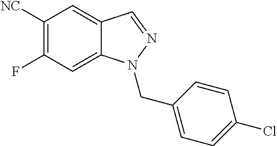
C1([NC])=C(F)C=C2C(=C1)C=NN2CC1=CC=C(Cl)C=C1
